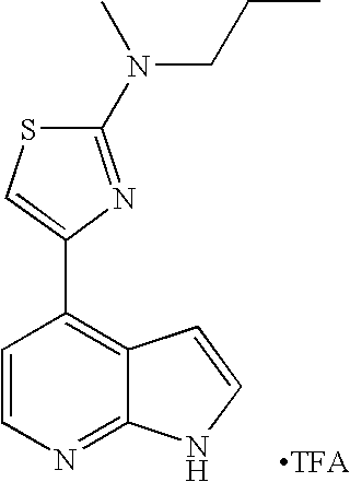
C1(N(CCC)C)=NC(C2=C3C(=NC=C2)NC=C3)=CS1.[TFA]
